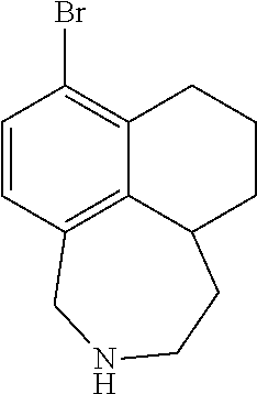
C1=CC2=C3C(=C1Br)CCCC3CCNC2
